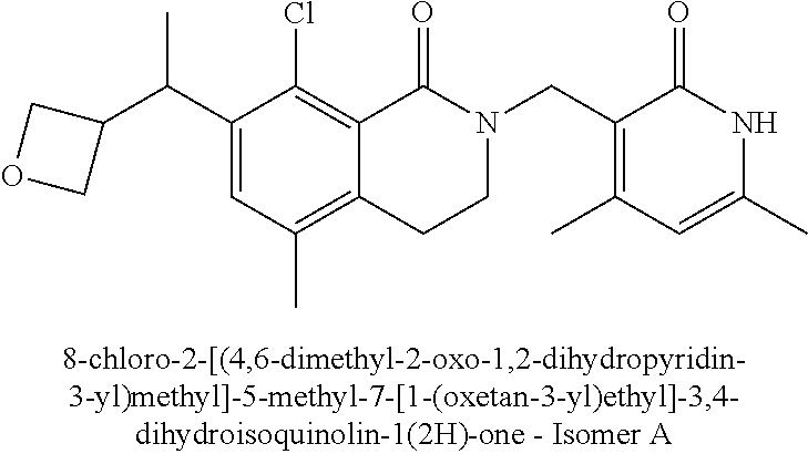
C1(C(C2=CC(C)=C3C(=C2Cl)C(=O)N(CC2=C(C)C=C(C)NC2=O)CC3)C)COC1
